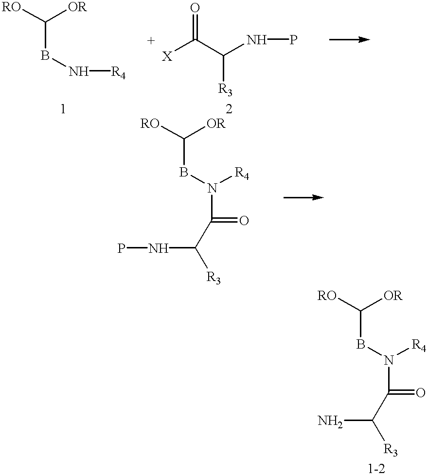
[RO]C([OR])BN[R4].[X]C(=O)C([R3])NP.[RO]C([OR])BN([R4])C(=O)C(NP)[R3].[RO]C([OR])BN([R4])C(=O)C(N)[R3]
